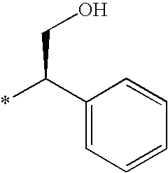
*C(C1=CC=CC=C1)CO
